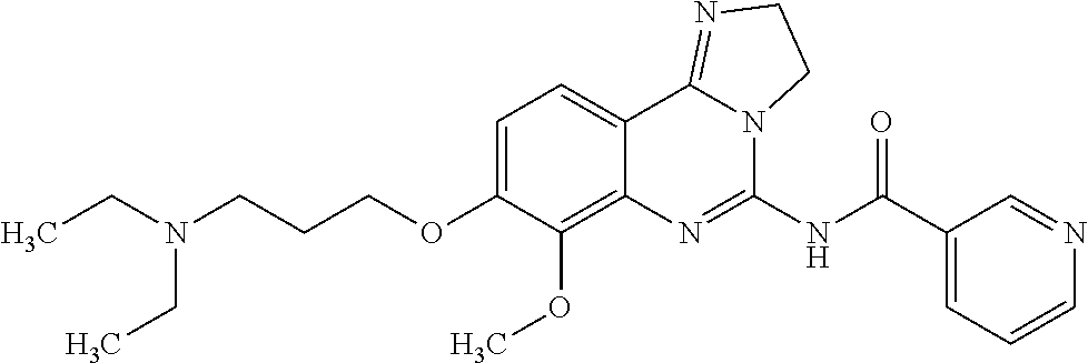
N(CCCOC1=CC=C2C(=C1OC)N=C(NC(C1=CC=CN=C1)=O)N1C2=NCC1)(CC)CC
